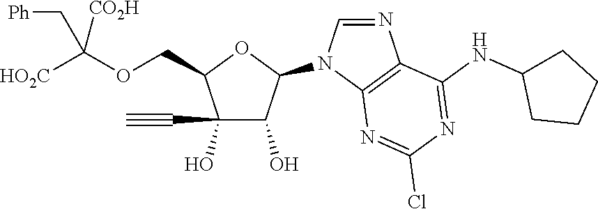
C1(O)(C#C)C(O)C(N2C=NC3=C2N=C(Cl)N=C3NC2CCCC2)OC1COC([HO2C])([CO2H])C[Ph]
